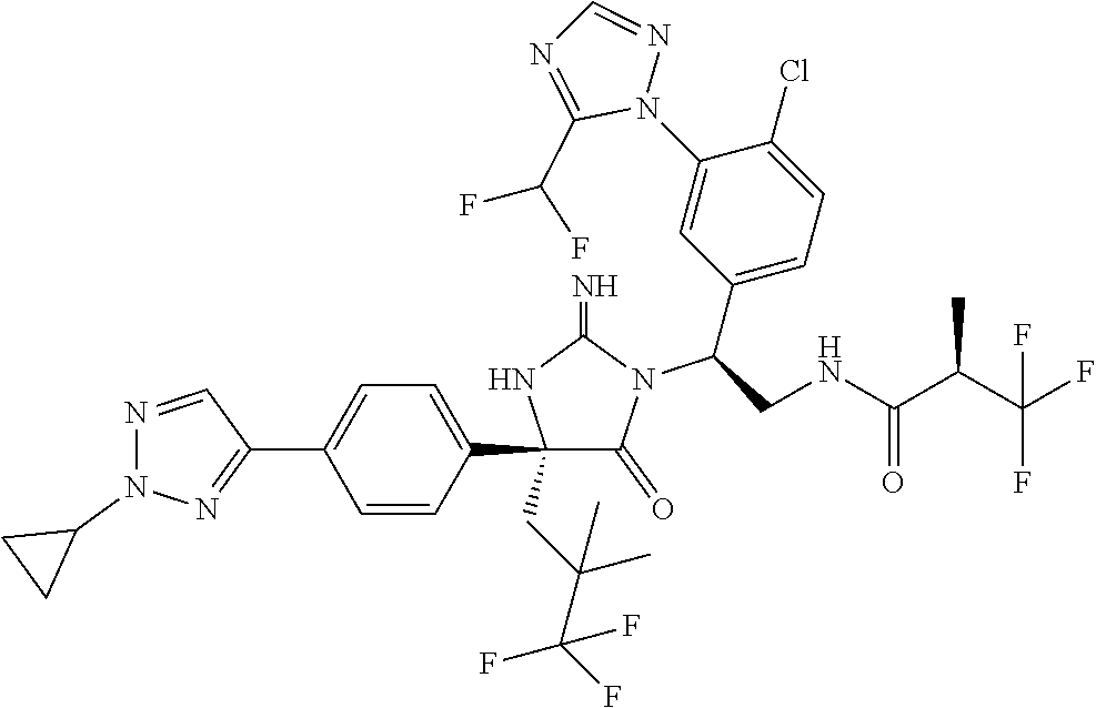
C1(C2=CC=C(C3=NN(C4CC4)N=C3)C=C2)(CC(C(F)(F)F)(C)C)C(=O)N(C(C2=CC=C(Cl)C(N3N=CN=C3C(F)F)=C2)CNC(C(C(F)(F)F)C)=O)C(=N)N1
